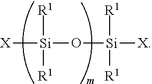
[X][Si](O[Si]([X])([R1])[R1])([R1])[R1]
